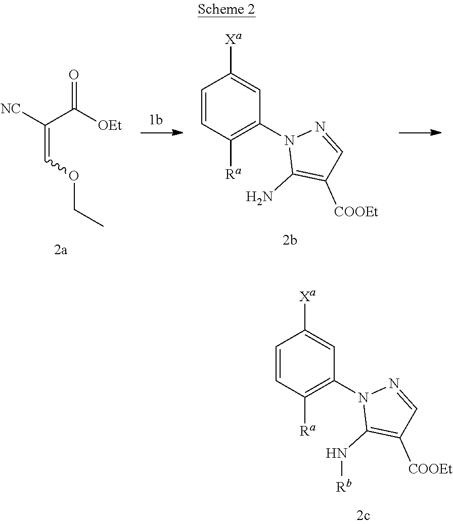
C1=CC([Ra])=C(N2C(N[Rb])=C([COOEt])C=N2)C=C1[Xa].[NC]C(C([OEt])=O)=COCC.C1=CC([Ra])=C(N2C(N)=C([COOEt])C=N2)C=C1[Xa]
